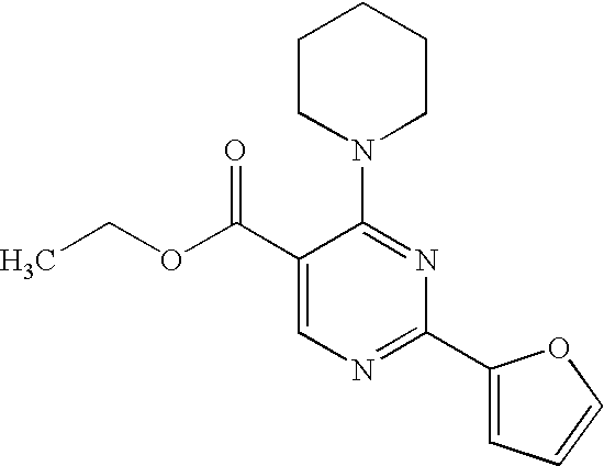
C1(C(OCC)=O)=CN=C(C2=CC=CO2)N=C1N1CCCCC1
